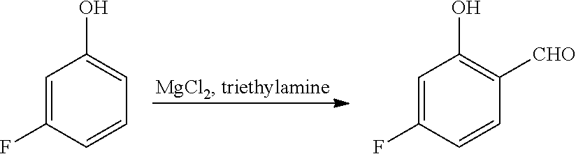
C1=C(F)C=CC=C1O.C1=C(F)C=CC([CHO])=C1O
